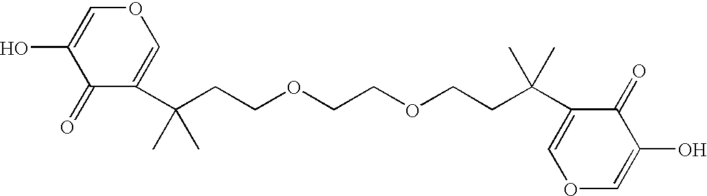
C(COCCOCCC(C)(C)C1=COC=C(O)C1=O)C(C)(C)C1=COC=C(O)C1=O
